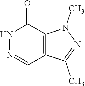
N1N=CC2=C(C1=O)N(C)N=C2C
